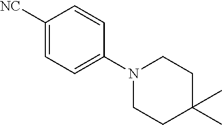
C1([NC])=CC=C(N2CCC(C)(C)CC2)C=C1
